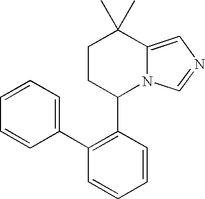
C12=CN=CN1C(C1=C(C3=CC=CC=C3)C=CC=C1)CCC2(C)C
